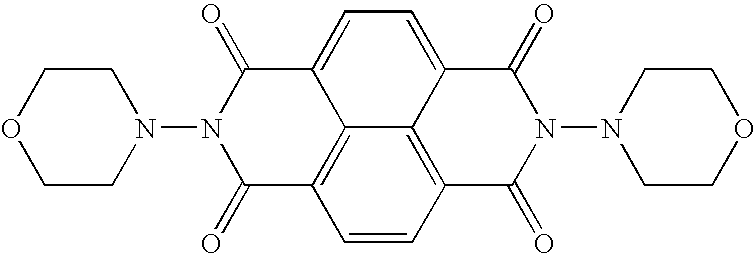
C1COCCN1N1C(=O)C2=C3C(=CC=C4C3=C(C=C2)C(=O)N(N2CCOCC2)C4=O)C1=O
